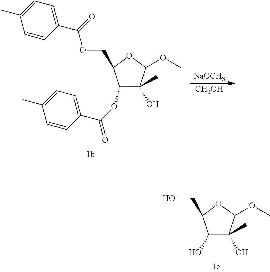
OC1C(O)(C)C(OC)OC1CO.[NaOCH3].[CH3OH].O(C1C(O)(C)C(OC)OC1COC(C1=CC=C(C)C=C1)=O)C(C1=CC=C(C)C=C1)=O
